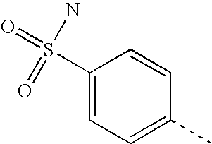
C1(S(N)(=O)=O)=CC=C(C)C=C1
